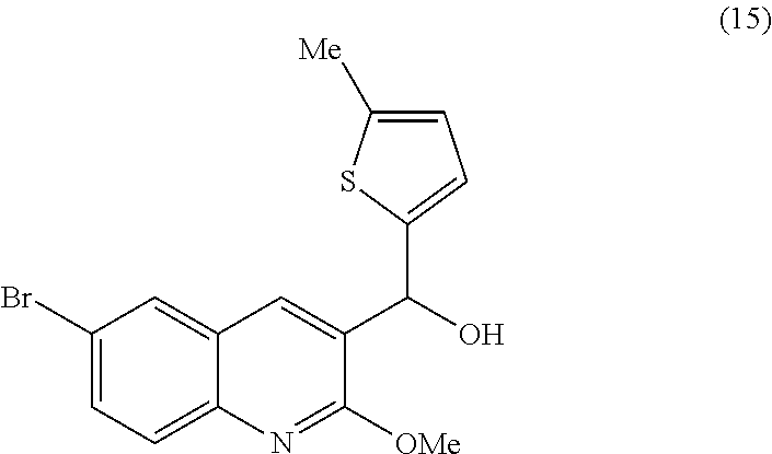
C1(C(C2=CC3=CC(Br)=CC=C3N=C2[OMe])O)=CC=C([Me])S1
